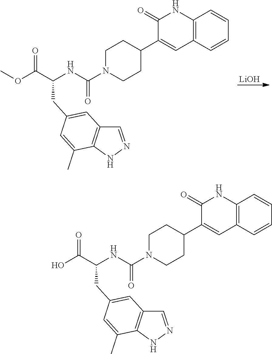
C1CC(C2=CC3=C(NC2=O)C=CC=C3)CCN1C(NC(C(O)=O)CC1=CC2=C(C(C)=C1)NN=C2)=O.C1CC(C2=CC3=C(NC2=O)C=CC=C3)CCN1C(NC(C(OC)=O)CC1=CC2=C(C(C)=C1)NN=C2)=O.[LiOH]
